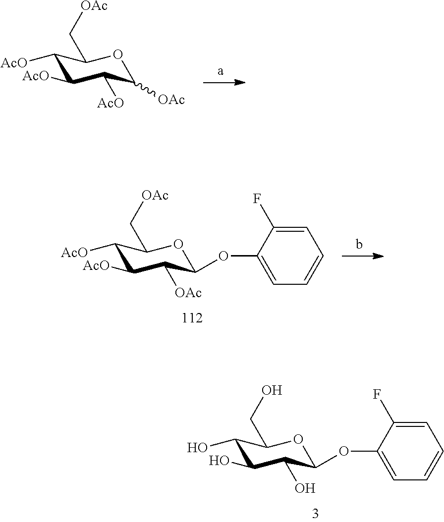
C1([AcO])C([AcO])C([AcO])C([OAc])OC1C[OAc].C1([AcO])C([AcO])C([OAc])C(OC2=CC=CC=C2F)OC1C[OAc].C1(O)C(O)C(O)C(OC2=CC=CC=C2F)OC1CO
